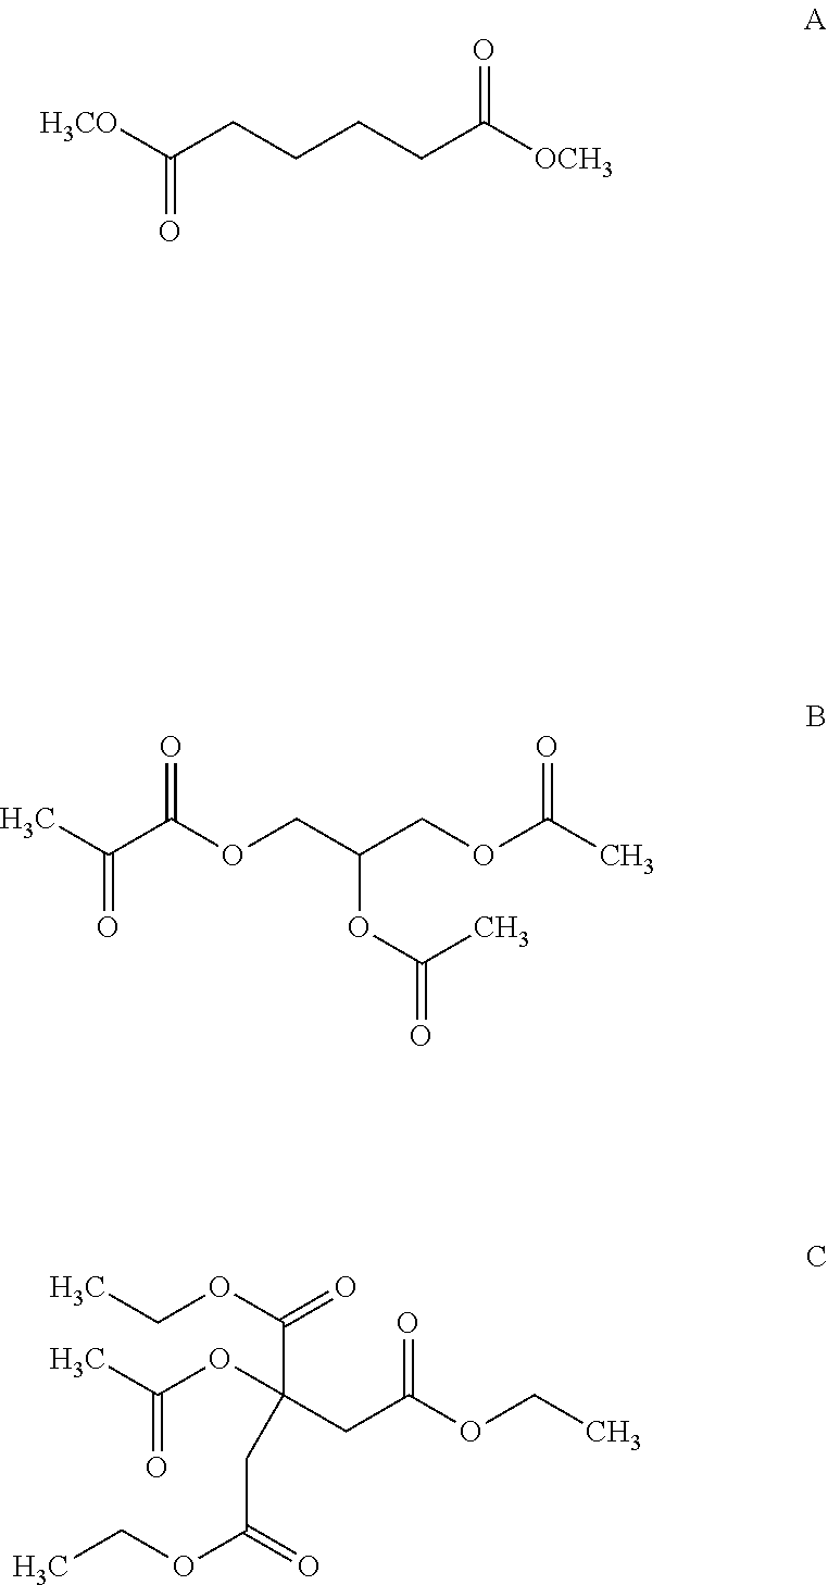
[H3CO]C(CCCCC([OCH3])=O)=O.CC(C(OCC(COC(C)=O)OC(=O)C)=O)=O.O=C(OCC)CC(CC(OCC)=O)(C(OCC)=O)OC(C)=O
